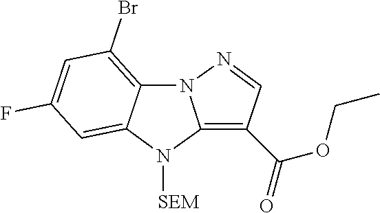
C12=C(Br)C=C(F)C=C1N([SEM])C1=C(C(=O)OCC)C=NN21
